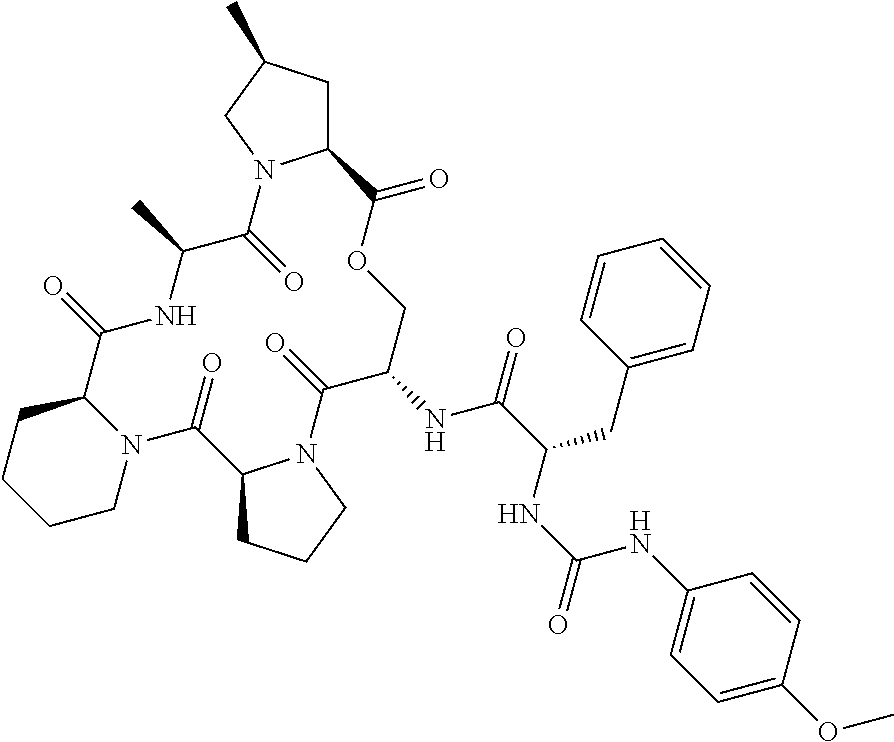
C12CC(C)CN1C(=O)C(C)NC(=O)C1CCCCN1C(=O)C1CCCN1C(=O)C(NC(=O)C(CC1=CC=CC=C1)NC(=O)NC1=CC=C(OC)C=C1)COC2=O
